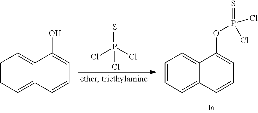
S=P(Cl)(Cl)Cl.C1=CC=C2C(=C1)C(OP(Cl)(Cl)=S)=CC=C2.C1=CC=C2C(=C1)C(O)=CC=C2
